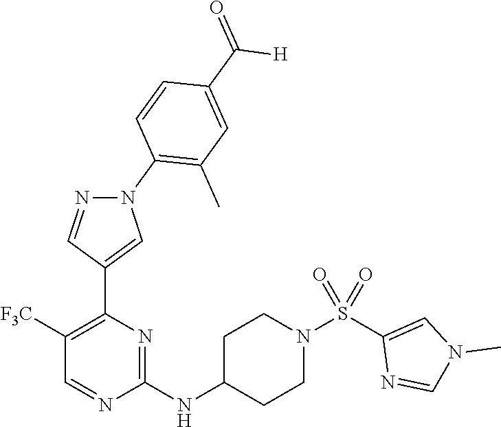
N(C1=NC(C2=CN(C3=C(C)C=C(C([H])=O)C=C3)N=C2)=C([F3C])C=N1)C1CCN(S(=O)(=O)C2=CN(C)C=N2)CC1
